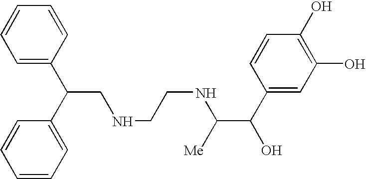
C1(C(CNCCNC(C(O)C2=CC(O)=C(O)C=C2)[Me])C2=CC=CC=C2)=CC=CC=C1
